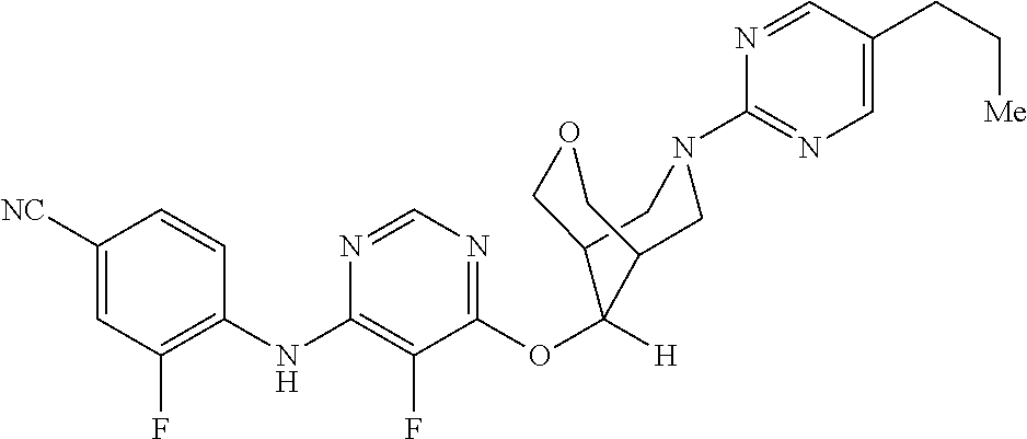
C1=CC(NC2=C(F)C(OC3([H])C4COCC3CN(C3=NC=C(CC[Me])C=N3)C4)=NC=N2)=C(F)C=C1[NC]
